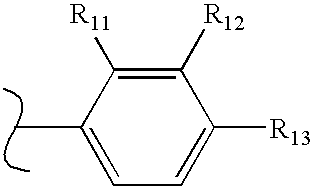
C1([R12])=C([R11])C(C)=CC=C1[R13]
